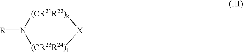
[R]N1[(CR21R22)k][X][(CR23R24)l]1
